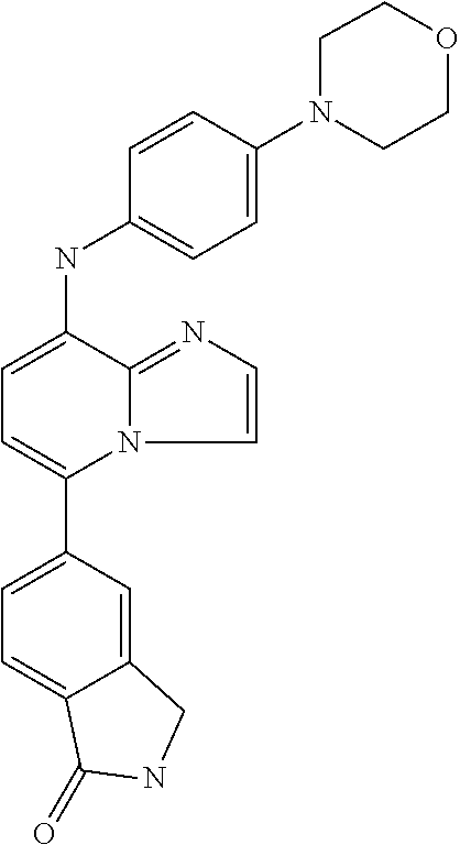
C12=CC(C3=CC=C(NC4=CC=C(N5CCOCC5)C=C4)C4=NC=CN34)=CC=C1C(=O)NC2
